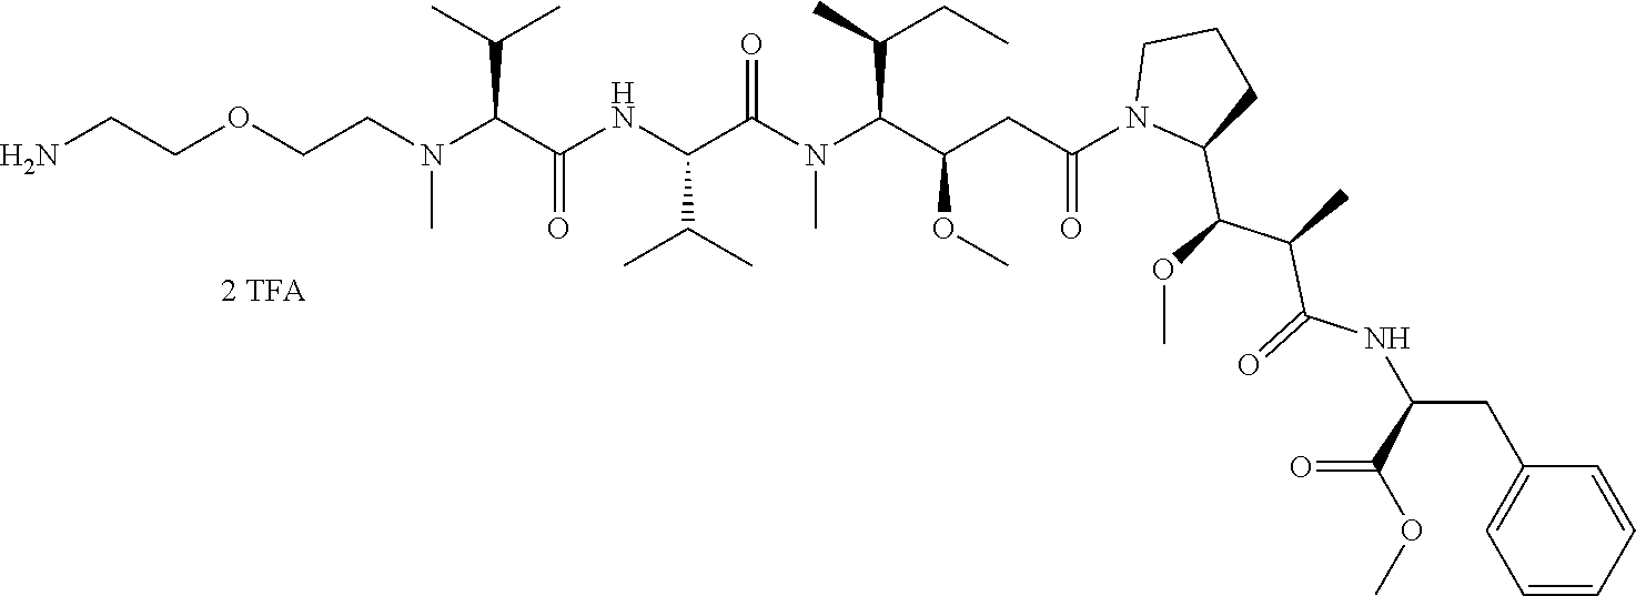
O(CCN)CCN(C)C(C(=O)NC(C(C)C)C(N(C)C(C(OC)CC(=O)N1C(C(OC)C(C)C(=O)NC(CC2=CC=CC=C2)C(=O)OC)CCC1)C(C)CC)=O)C(C)C
